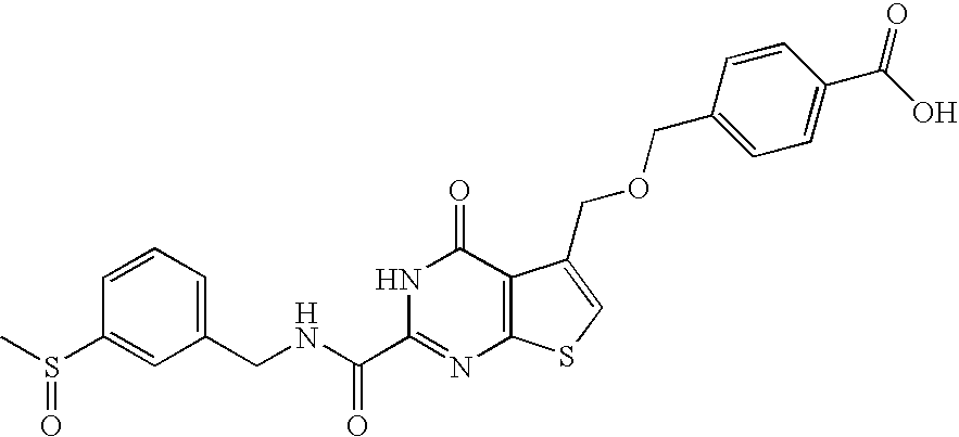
C1(CNC(C2=NC3=C(C(=O)N2)C(COCC2=CC=C(C(O)=O)C=C2)=CS3)=O)=CC=CC(S(C)=O)=C1
